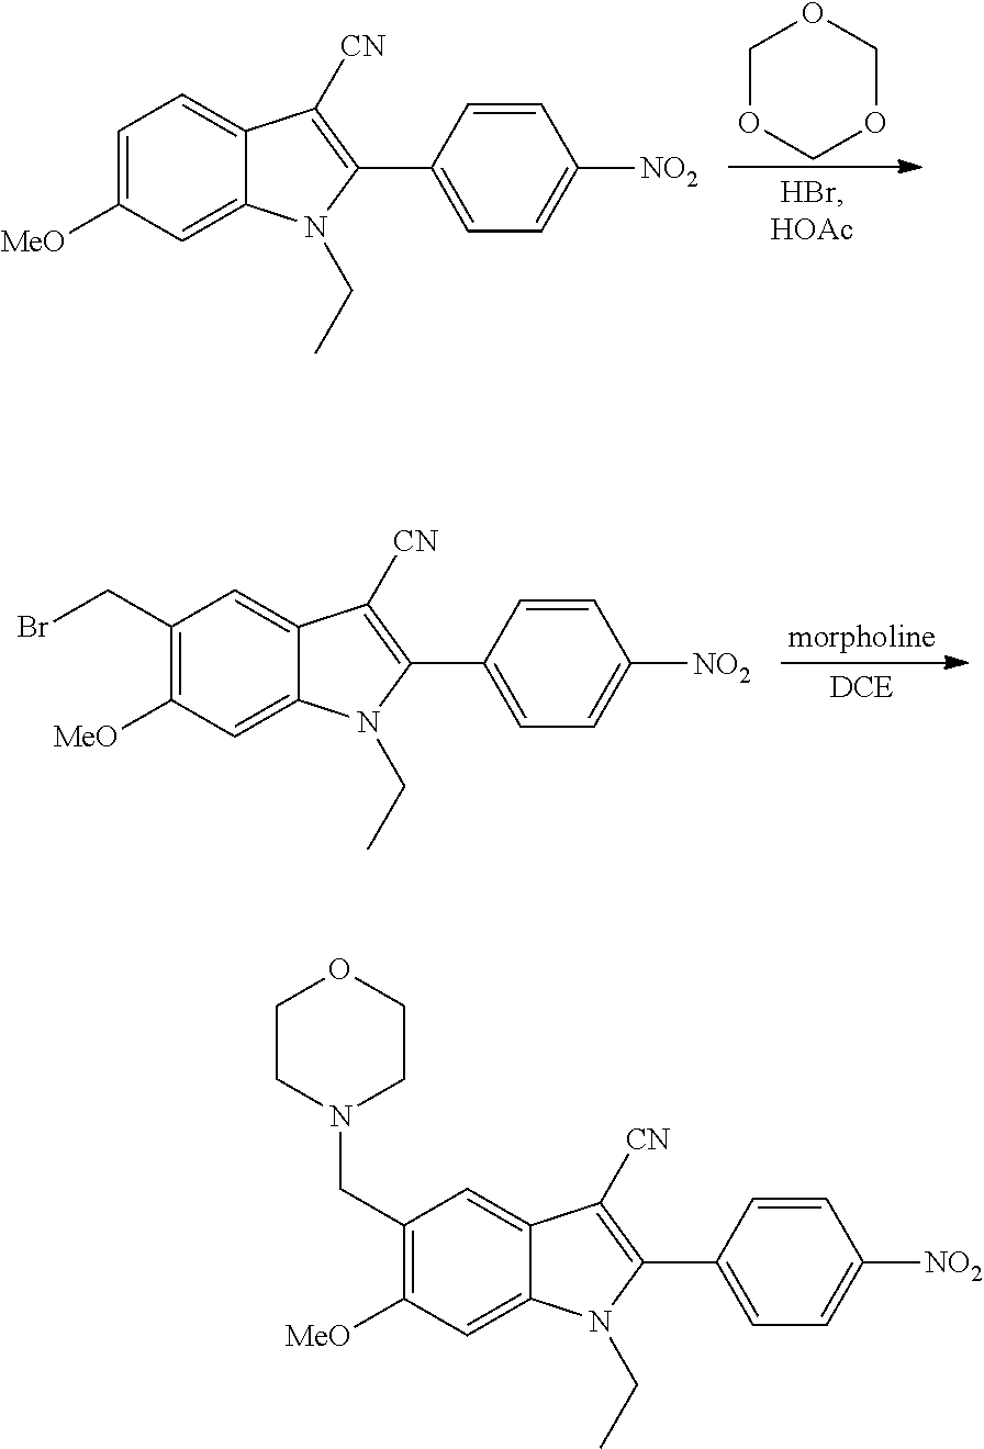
C1OCOCO1.C1=C([MeO])C=C2C(=C1)C([CN])=C(C1=CC=C([NO2])C=C1)N2CC.C1(CBr)=C([MeO])C=C2C(=C1)C([CN])=C(C1=CC=C([NO2])C=C1)N2CC.C1(CN2CCOCC2)=C([MeO])C=C2C(=C1)C([CN])=C(C1=CC=C([NO2])C=C1)N2CC
